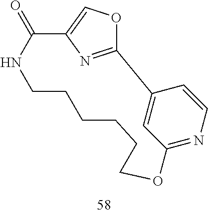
C12=NC(=CO1)C(=O)NCCCCCCOC1=NC=CC2=C1
